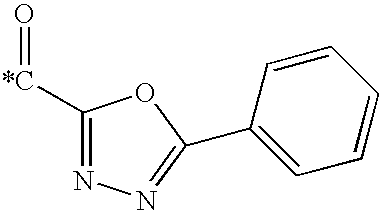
C1([*C]=O)=NN=C(C2=CC=CC=C2)O1
